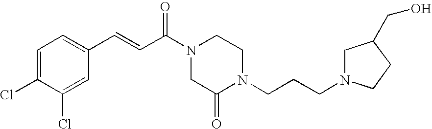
C1=C(Cl)C(Cl)=CC(C=CC(N2CCN(CCCN3CC(CO)CC3)C(=O)C2)=O)=C1
